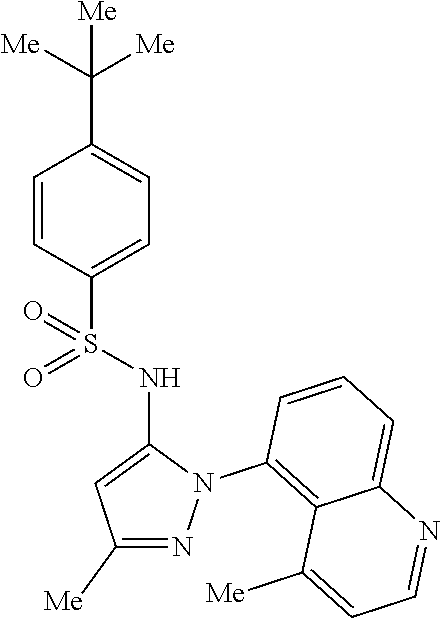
C1=CC(S(NC2=CC([Me])=NN2C2=C3C(=CC=C2)N=CC=C3[Me])(=O)=O)=CC=C1C([Me])([Me])[Me]
